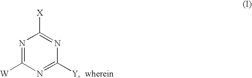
N1=C([W])N=C([Y])N=C1[X]
